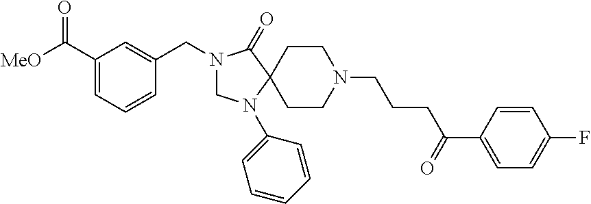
C1(C([MeO])=O)=CC=CC(CN2CN(C3=CC=CC=C3)C3(C2=O)CCN(CCCC(C2=CC=C(F)C=C2)=O)CC3)=C1
